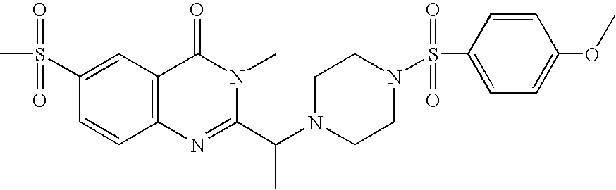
C1(S(C)(=O)=O)=CC2=C(C=C1)N=C(C(N1CCN(S(C3=CC=C(OC)C=C3)(=O)=O)CC1)C)N(C)C2=O
